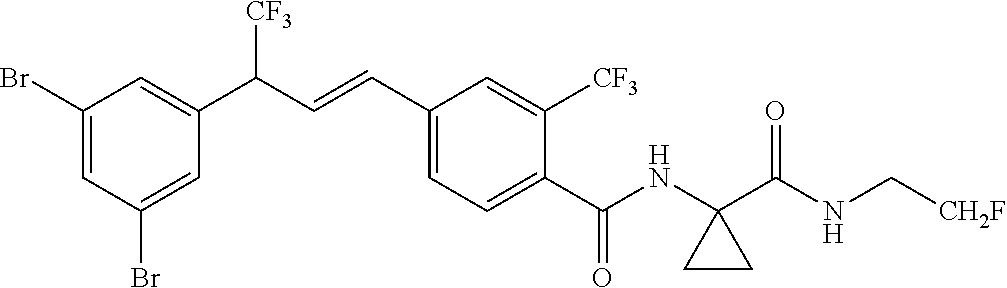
C1(Br)=CC(Br)=CC(C(C=CC2=CC=C(C(NC3(C(NC[CH2F])=O)CC3)=O)C([CF3])=C2)[CF3])=C1
